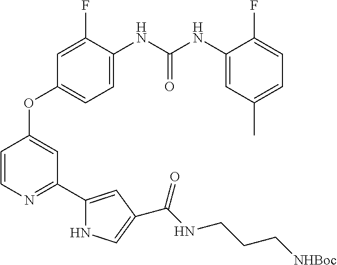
C(=O)(NC1=CC=C(OC2=CC(C3=CC(C(NCCC[NHBoc])=O)=CN3)=NC=C2)C=C1F)NC1=CC(C)=CC=C1F
